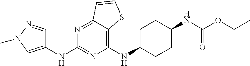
C1(NC2CCC(NC(OC(C)(C)C)=O)CC2)=C2C(=NC(NC3=CN(C)N=C3)=N1)C=CS2
